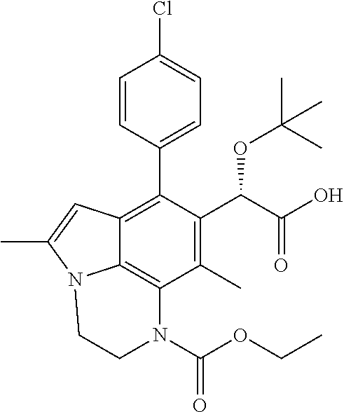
C1=CC(C2=C3C4=C(C(C)=C2C(C(=O)O)OC(C)(C)C)N(C(=O)OCC)CCN4C(C)=C3)=CC=C1Cl
